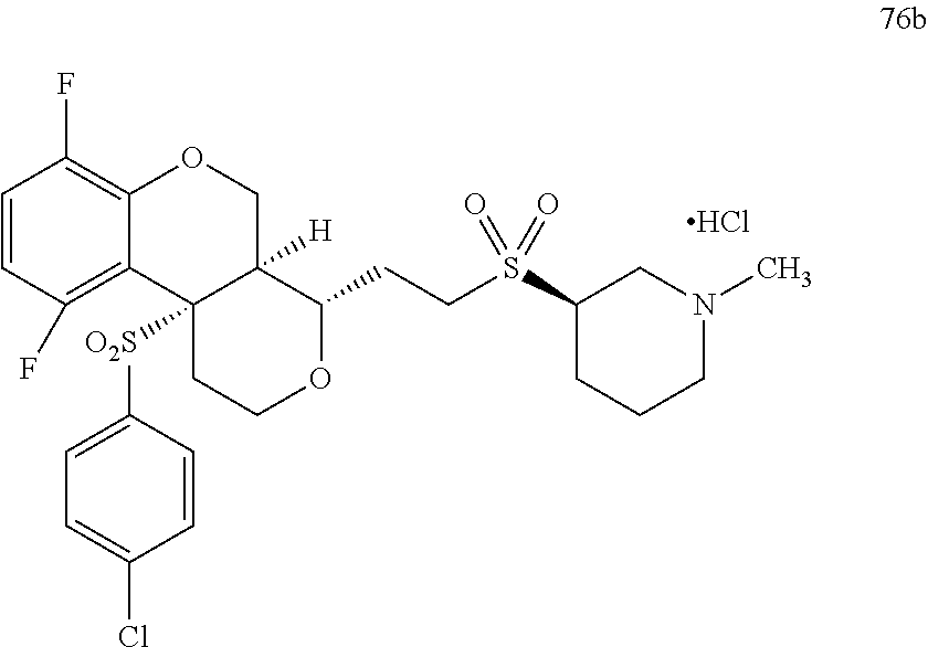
Cl.C1=CC(F)=C2C(=C1F)OCC1([H])C2([O2S]C2=CC=C(Cl)C=C2)CCOC1CCS(=O)(=O)C1CCCN(C)C1
